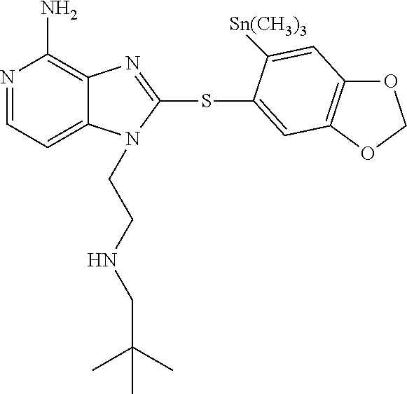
N1=CC=C2C(=C1N)N=C(SC1=CC3=C(OCO3)C=C1[Sn(CH3)3])N2CCNCC(C)(C)C
